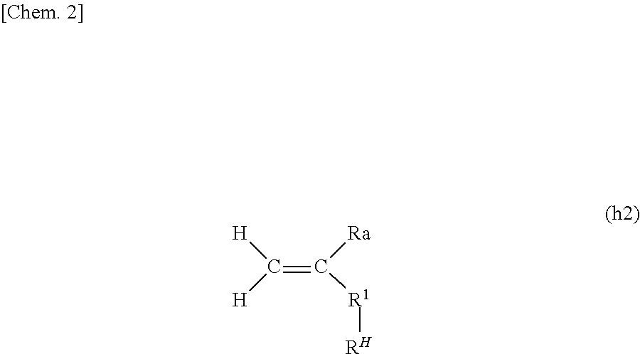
[H]C([H])=C([Ra])[R1][RH]
